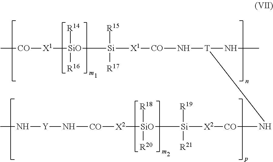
C[CO][X1][SiO]([Si]([X1][CO]N[T](NC)N[CO][X2][Si]([SiO]([X2][CO]N[Y]NC)([R18])[R20])([R21])[R19])([R17])[R15])([R14])[R16]
